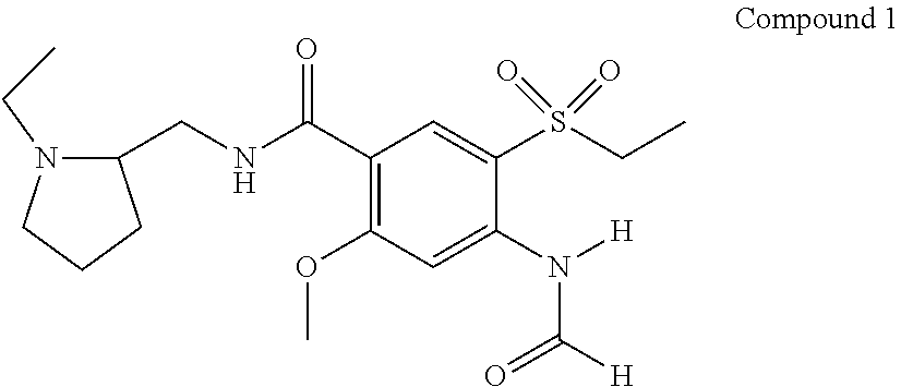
C1(CNC(C2=C(OC)C=C(N([H])C([H])=O)C(S(CC)(=O)=O)=C2)=O)N(CC)CCC1
